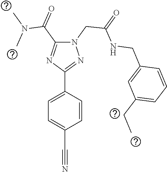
N1(CC(=O)NCC2=CC(CC)=CC=C2)C(C(=O)N(C)C)=NC(C2=CC=C(C#N)C=C2)=N1
